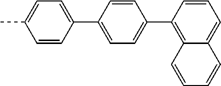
C1=C(C2=CC=C(C)C=C2)C=CC(C2=C3C(=CC=C2)C=CC=C3)=C1
